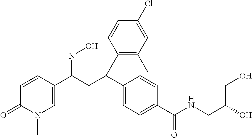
C1=CC(C(CC(C2=CC=C(C(NCC(CO)O)=O)C=C2)C2=C(C)C=C(Cl)C=C2)=NO)=CN(C)C1=O
